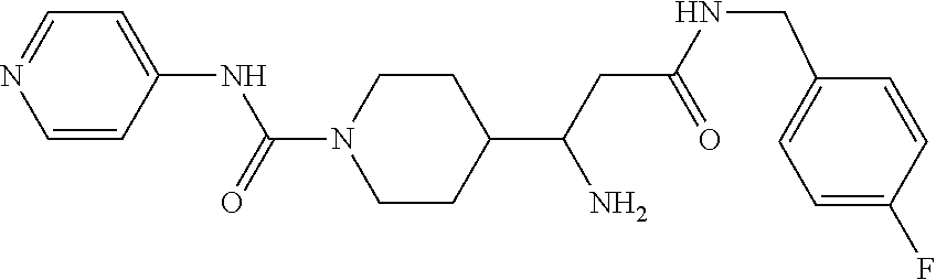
C1=CC(NC(N2CCC(C(CC(NCC3=CC=C(F)C=C3)=O)N)CC2)=O)=CC=N1
